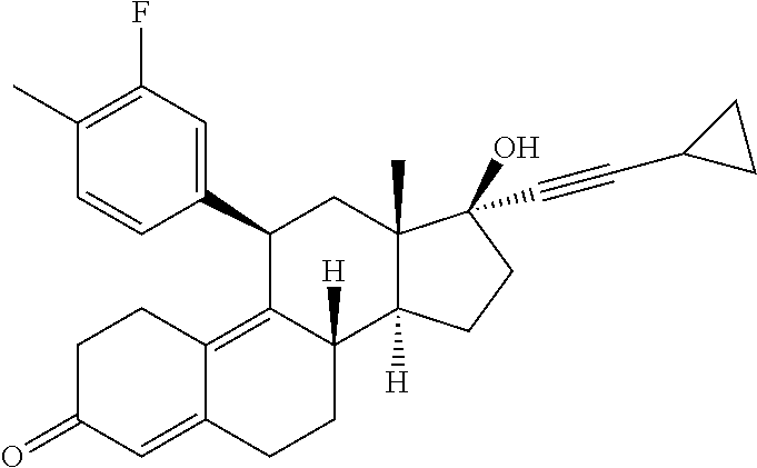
CC1=C(F)C=C(C2C3=C4C(=CC(=O)CC4)CCC3([H])C3([H])C(C)(C2)C(O)(C#CC2CC2)CC3)C=C1
